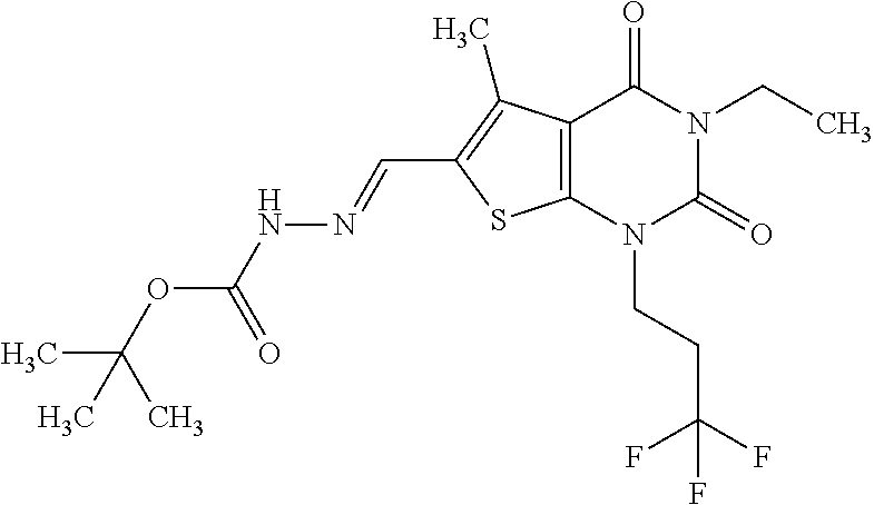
C12=C(N(CCC(F)(F)F)C(=O)N(CC)C1=O)SC(C=NNC(OC(C)(C)C)=O)=C2C
